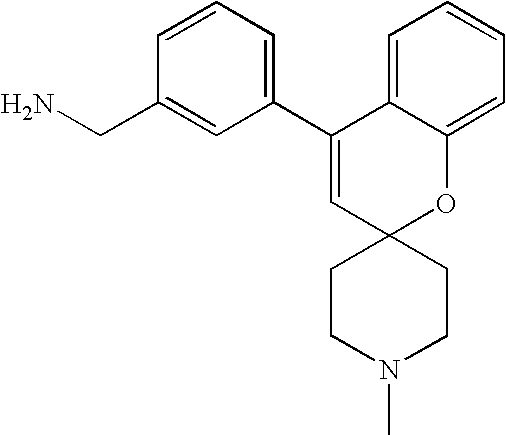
C1(C2=CC=CC(CN)=C2)=CC2(OC3=CC=CC=C13)CCN(C)CC2
